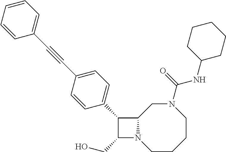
C1(CO)N2C(C1C1=CC=C(C#CC3=CC=CC=C3)C=C1)CN(C(NC1CCCCC1)=O)CCCC2
